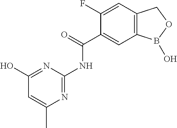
C1(F)=CC2=C(C=C1C(=O)NC1=NC(C)=CC(O)=N1)B(O)OC2
